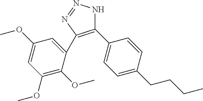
C1(C2=CC=C(CCCC)C=C2)=C(C2=CC(OC)=CC(OC)=C2OC)N=NN1
